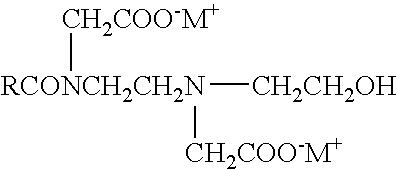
[CH2COO-M+][RCONCH2CH2N]([CH2CH2OH])[CH2COO-M+]
